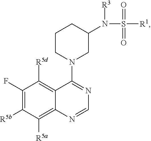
C1(F)=C([R5b])C([R5a])=C2C(=C1[R5d])C(N1CC(N(S(=O)([R1])=O)[R3])CCC1)=NC=N2
